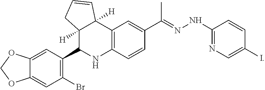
C12([H])C(C3=C(Br)C=C4C(=C3)OCO4)NC3=C(C1([H])C=CC2)C=C(C(=NNC1=NC=C(I)C=C1)C)C=C3
